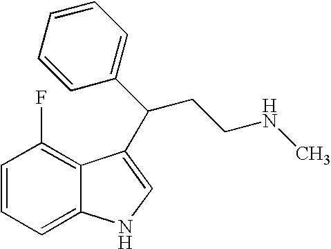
C1=CC=C2C(=C1F)C(C(C1=CC=CC=C1)CCNC)=CN2
